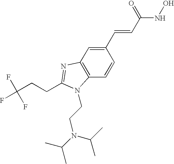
C12=C(C=C(C=CC(NO)=O)C=C1)N=C(CCC(F)(F)F)N2CCN(C(C)C)C(C)C
